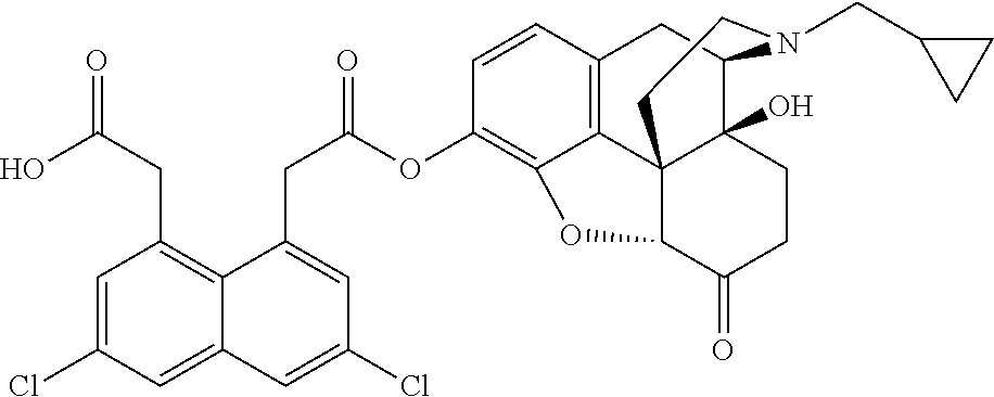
C(C(OC1=C2C3=C(C=C1)CC1C4(O)C3(C(C(=O)CC4)O2)CCN1CC1CC1)=O)C1=CC(Cl)=CC2=CC(Cl)=CC(CC(=O)O)=C12
